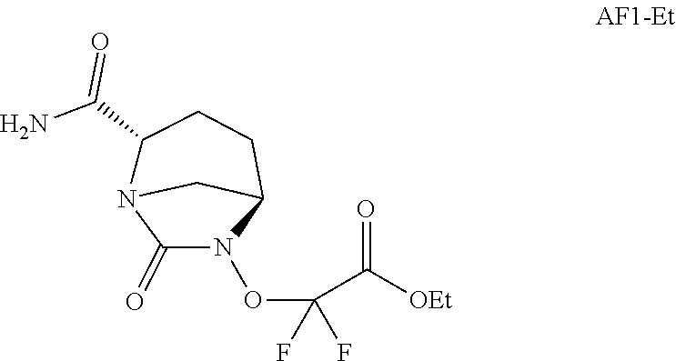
C1(C(=O)N)N2C(=O)N(OC(F)(F)C(=O)[OEt])C(CC1)C2
